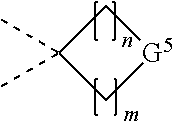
C1C(C)(C)C[G5]1
